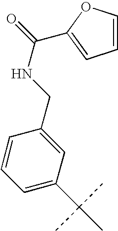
C1=CC=C(C(C)(C)C)C=C1CNC(=O)C1=CC=CO1
